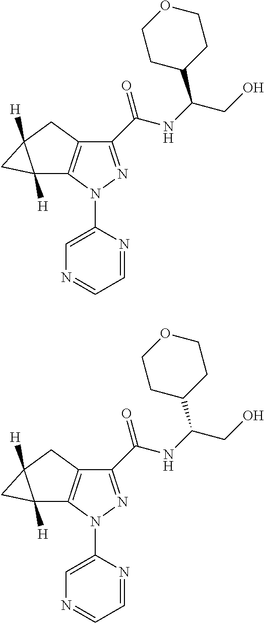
C1(C(=O)NC(C2CCOCC2)CO)=NN(C2=CN=CC=N2)C2=C1CC1([H])C2([H])C1.C1(C(=O)NC(C2CCOCC2)CO)=NN(C2=CN=CC=N2)C2=C1CC1([H])C2([H])C1
